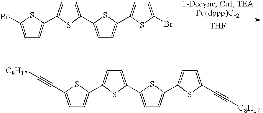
[THF].C1=C(Br)SC(C2=CC=C(C3=CC=C(C4=CC=C(Br)S4)S3)S2)=C1.C1=C(C#C[C8H17])SC(C2=CC=C(C3=CC=C(C4=CC=C(C#C[C8H17])S4)S3)S2)=C1
